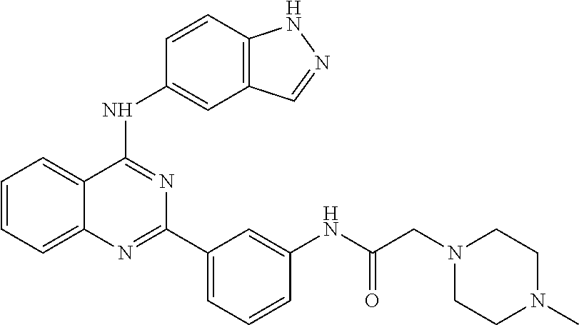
C1=CC=C2C(=C1)C(NC1=CC3=C(C=C1)NN=C3)=NC(C1=CC=CC(NC(CN3CCN(C)CC3)=O)=C1)=N2
